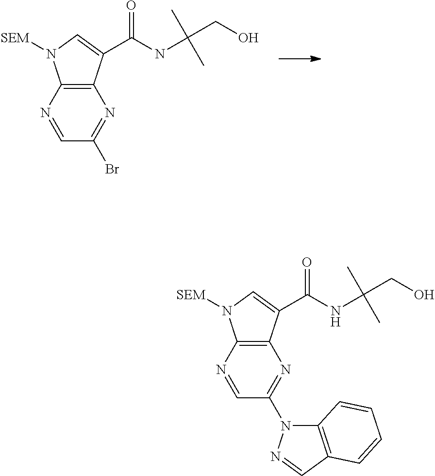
N1=CC(Br)=NC2=C1N([SEM])C=C2C(NC(CO)(C)C)=O.N1=CC(N2C3=C(C=N2)C=CC=C3)=NC2=C1N([SEM])C=C2C(NC(CO)(C)C)=O
